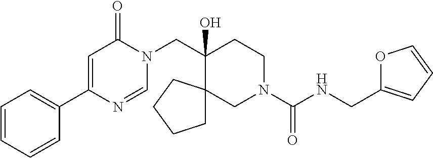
C1=CC=CC(C2=CC(=O)N(CC3(O)C4(CN(C(=O)NCC5=CC=CO5)CC3)CCCC4)C=N2)=C1
